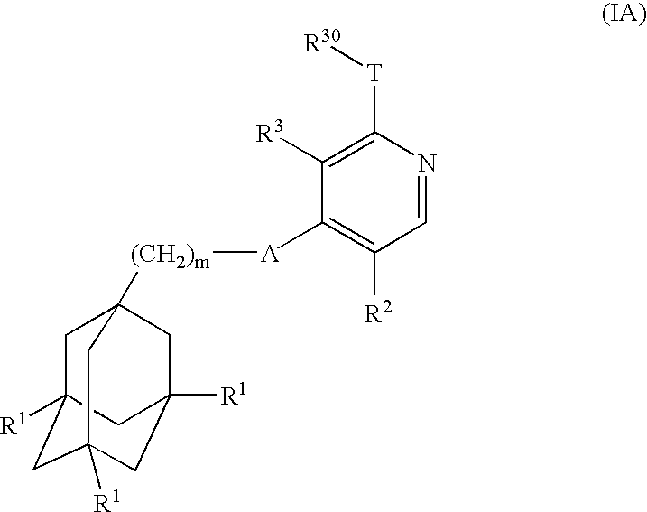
C1C2([R1])CC3([R1])CC([R1])(CC1([(CH2)m][A]C1=C([R2])C=NC([T][R30])=C1[R3])C3)C2
